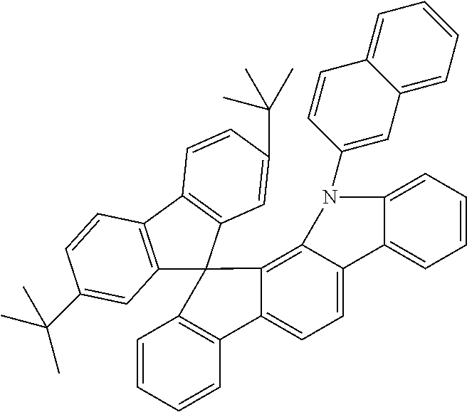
C1=CC=CC2=C1C1(C3=C4C(=CC=C23)C2=CC=CC=C2N4C2=CC3=CC=CC=C3C=C2)C2=C(C3=C1C=C(C(C)(C)C)C=C3)C=CC(C(C)(C)C)=C2
